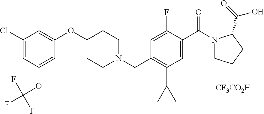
C1(Cl)=CC(OC(F)(F)F)=CC(OC2CCN(CC3=C(C4CC4)C=C(C(=O)N4CCCC4C(=O)O)C(F)=C3)CC2)=C1.[CF3CO2H]
